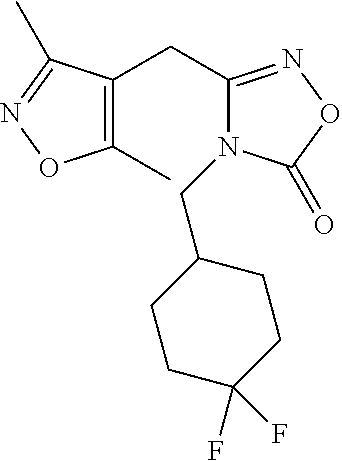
C1(C)=C(CC2=NOC(=O)N2CC2CCC(F)(F)CC2)C(C)=NO1
